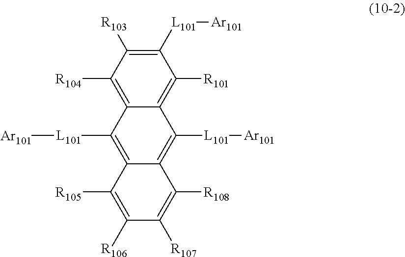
C1([L101][Ar101])=C([R103])C([R104])=C2C(=C1[R101])C([L101][Ar101])=C1C(=C2[L101][Ar101])C([R105])=C([R106])C([R107])=C1[R108]
